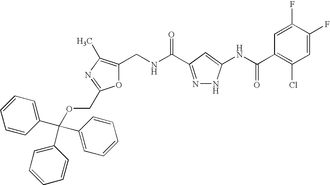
C1(CNC(=O)C2=NNC(NC(C3=C(Cl)C=C(F)C(F)=C3)=O)=C2)=C(C)N=C(COC(C2=CC=CC=C2)(C2=CC=CC=C2)C2=CC=CC=C2)O1
